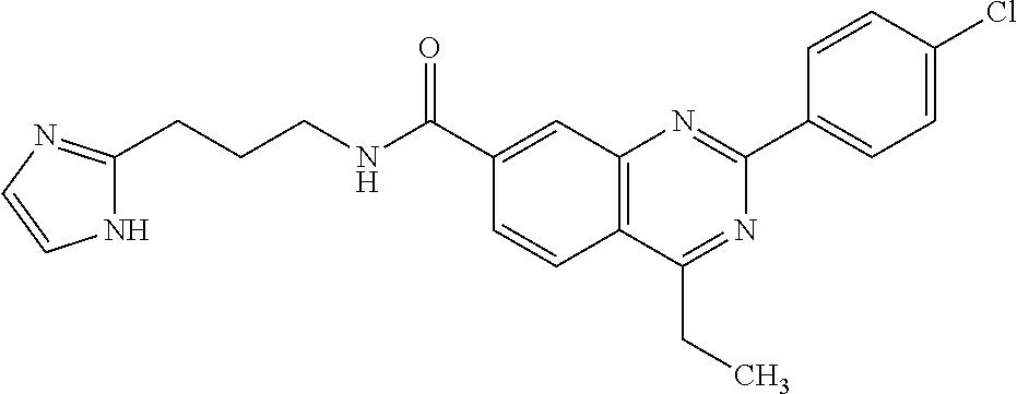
C1(C(NCCCC2=NC=CN2)=O)=CC2=C(C=C1)C(CC)=NC(C1=CC=C(Cl)C=C1)=N2
